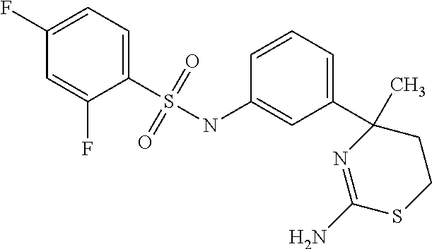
C1=C(F)C(S(NC2=CC(C3(C)N=C(N)SCC3)=CC=C2)(=O)=O)=CC=C1F
